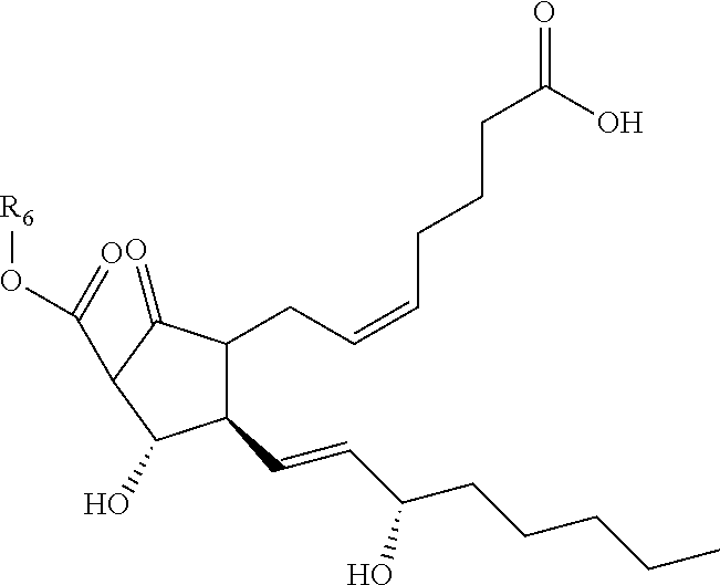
OC(CCCC=CCC1C(C=CC(CCCCC)O)C(O)C(C(=O)O[R6])C1=O)=O
